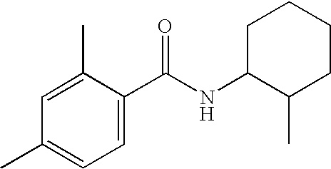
C1=C(C)C(C(NC2C(C)CCCC2)=O)=CC=C1C
